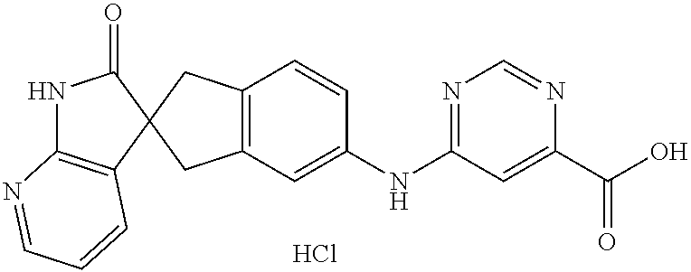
N1=C(NC2=CC3=C(CC4(C5=C(NC4=O)N=CC=C5)C3)C=C2)C=C(C(O)=O)N=C1.Cl
